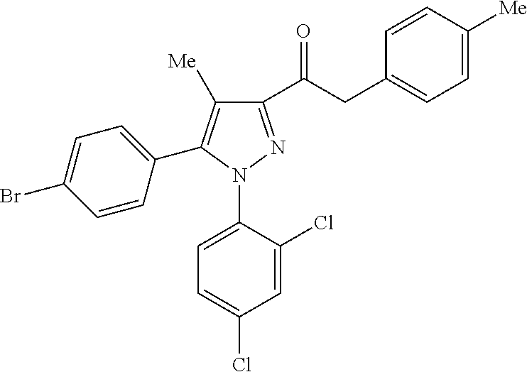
C1=C(Br)C=CC(C2=C([Me])C(C(=O)CC3=CC=C([Me])C=C3)=NN2C2=CC=C(Cl)C=C2Cl)=C1
